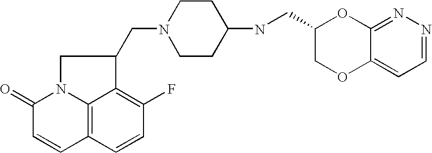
C1(=O)C=CC2=C3N1CC(CN1CCC(NCC4COC5=CC=NN=C5O4)CC1)C3=C(F)C=C2
